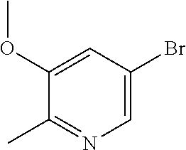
C1(OC)=CC(Br)=CN=C1C
